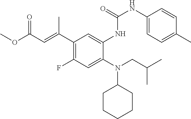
C1(C(=CC(OC)=O)C)=C(F)C=C(N(CC(C)C)C2CCCCC2)C(NC(NC2=CC=C(C)C=C2)=O)=C1
